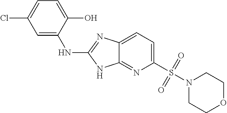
C1=C(S(N2CCOCC2)(=O)=O)N=C2C(=C1)N=C(NC1=CC(Cl)=CC=C1O)N2
